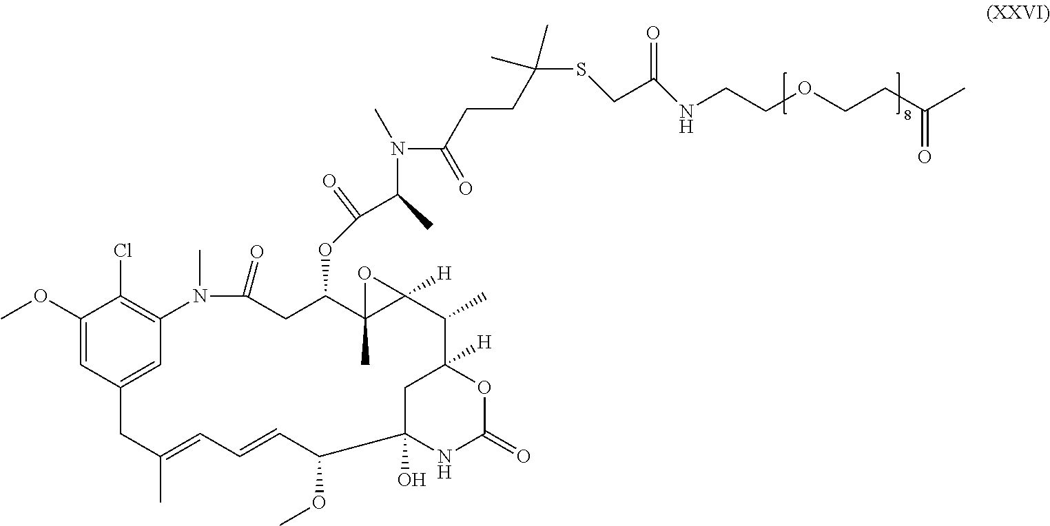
C1(OC)=CC2=CC(=C1Cl)N(C)C(=O)CC(OC(C(C)N(C(CCC(SCC(NCCOCCC(C)=O)=O)(C)C)=O)C)=O)C1(C)C([H])(C(C)C3([H])CC(O)(C(OC)C=CC=C(C)C2)NC(=O)O3)O1
